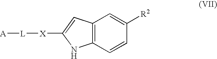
C12=C(C=CC([R2])=C1)NC([X][L][A])=C2
